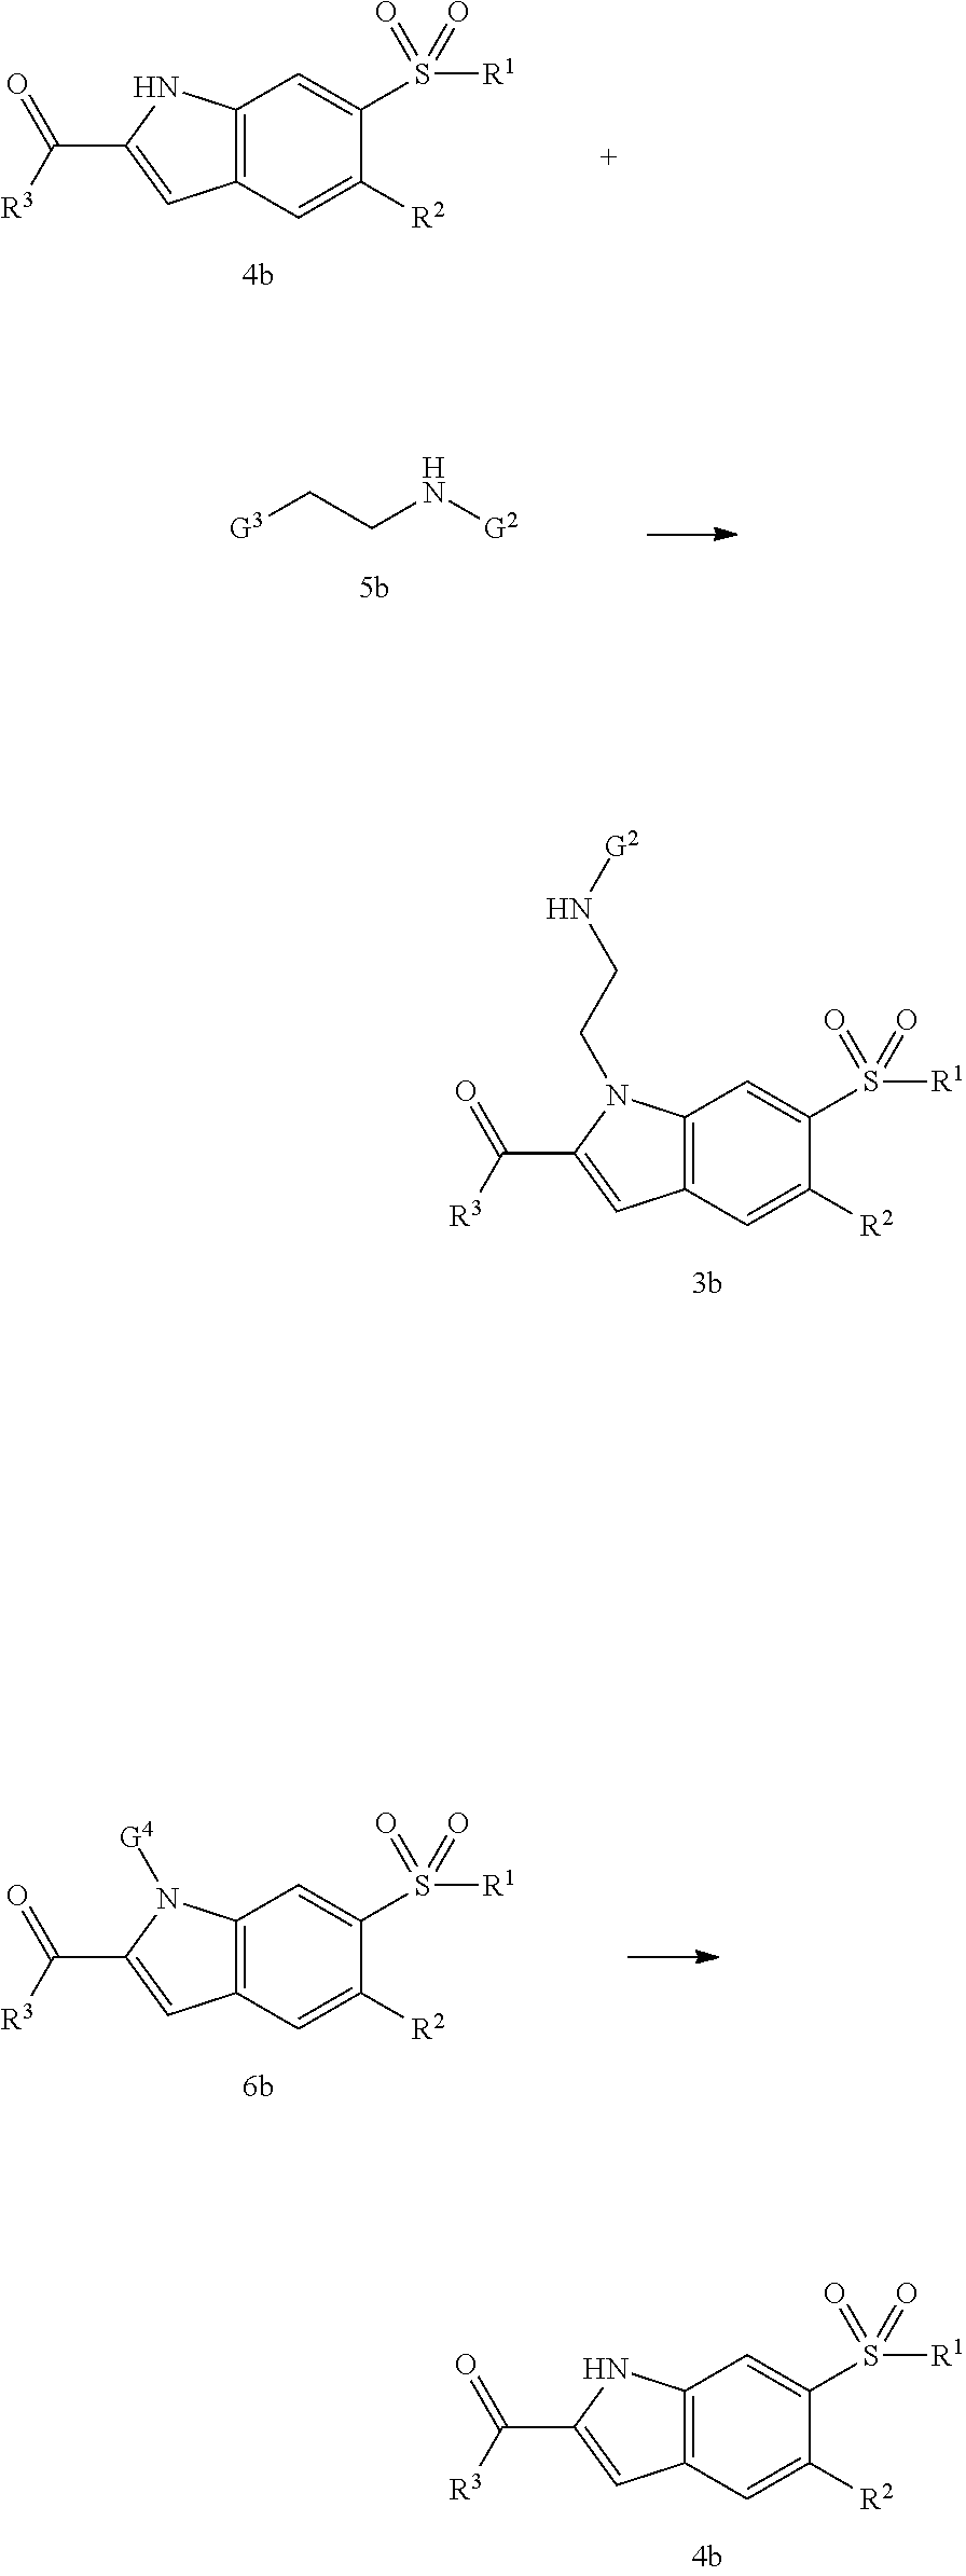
C12=C(C=C([R2])C(S(=O)(=O)[R1])=C1)C=C(C(=O)[R3])N2CCN[G2].C12=C(C=C([R2])C(S(=O)(=O)[R1])=C1)C=C(C(=O)[R3])N2.C12=C(C=C([R2])C(S(=O)(=O)[R1])=C1)C=C(C(=O)[R3])N2.[G3]CCN[G2].C12=C(C=C([R2])C(S(=O)(=O)[R1])=C1)C=C(C(=O)[R3])N2[G4]
